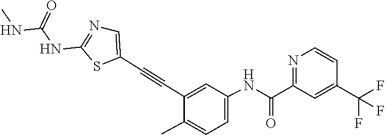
N1=C(NC(NC)=O)SC(C#CC2=CC(NC(C3=NC=CC(C(F)(F)F)=C3)=O)=CC=C2C)=C1
